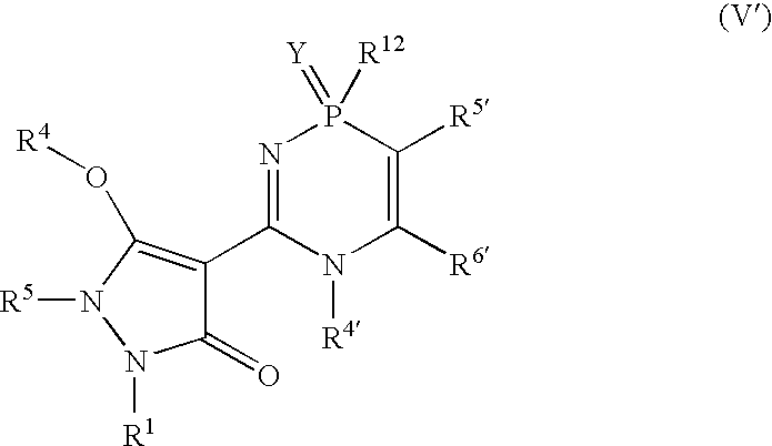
C1(=O)C(C2=NP([R12])(=[Y])C([R5])=C([R6])N2[R4])=C(O[R4])N([R5])N1[R1]
